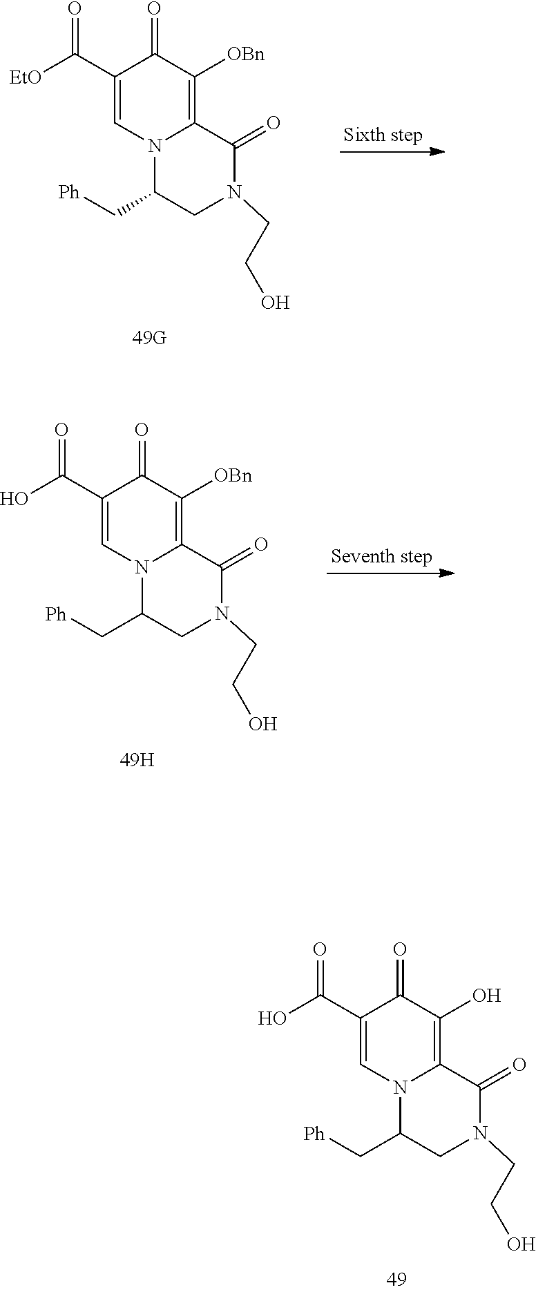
C1(C[Ph])CN(CCO)C(=O)C2=C(O)C(=O)C(C(O)=O)=CN12.C1(C[Ph])CN(CCO)C(=O)C2=C([OBn])C(=O)C(C([EtO])=O)=CN12.C1(C[Ph])CN(CCO)C(=O)C2=C([OBn])C(=O)C(C(O)=O)=CN12
